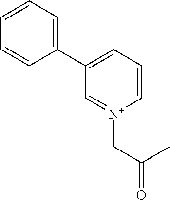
C1=C(C2=CC=CC=C2)C=[N+](CC(C)=O)C=C1
